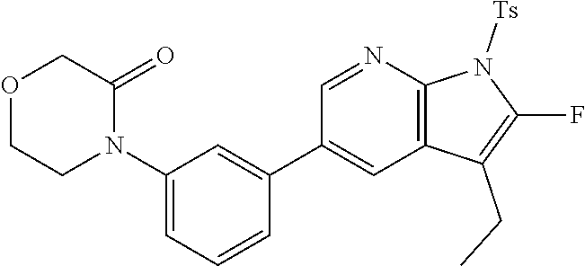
O1CCN(C2=CC=CC(C3=CC4=C(N=C3)N([Ts])C(F)=C4CC)=C2)C(=O)C1
